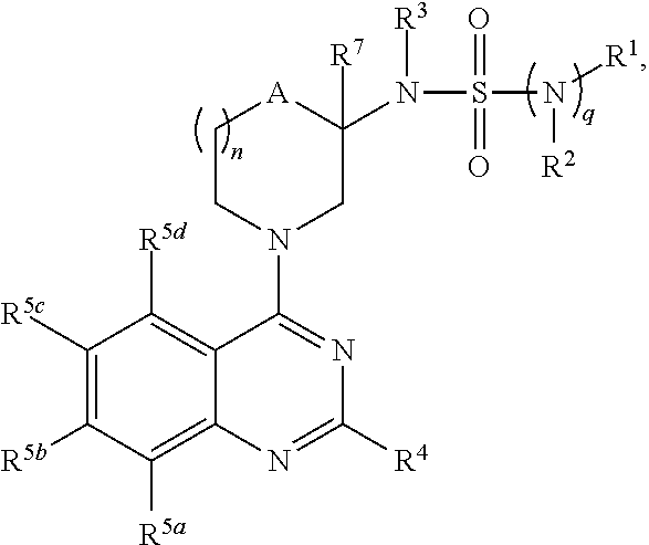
C1([R5c])=C([R5b])C([R5a])=C2C(=C1[R5d])C(N1CC(N([R3])S(=O)(=O)N([R2])[R1])([R7])[A]CC1)=NC([R4])=N2
